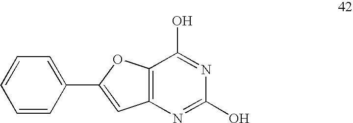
C1=C(C2=CC3=C(O2)C(O)=NC(O)=N3)C=CC=C1
